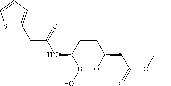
C1CC(NC(=O)CC2=CC=CS2)B(O)OC1CC(OCC)=O
